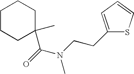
C(N(C)CCC1=CC=CS1)(C1(C)CCCCC1)=O
